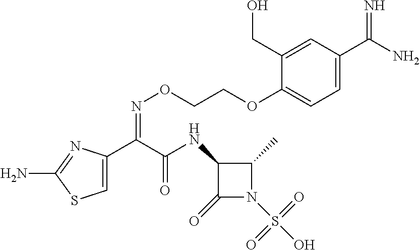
C1=C(C(C(NC2C(=O)N(S(O)(=O)=O)C2C)=O)=NOCCOC2=CC=C(C(N)=N)C=C2CO)N=C(N)S1
